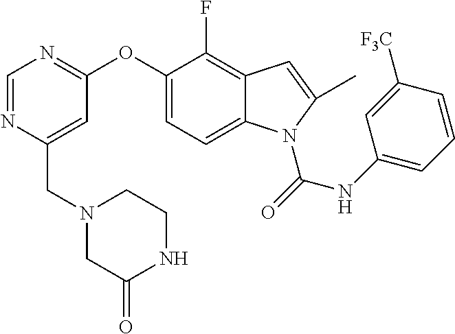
C(C1=CC(OC2=CC=C3C(=C2F)C=C(C)N3C(=O)NC2=CC=CC([F3C])=C2)=NC=N1)N1CC(=O)NCC1
